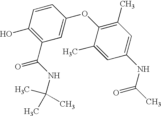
C1(O)=C(C(NC(C)(C)C)=O)C=C(OC2=C(C)C=C(NC(=O)C)C=C2C)C=C1
